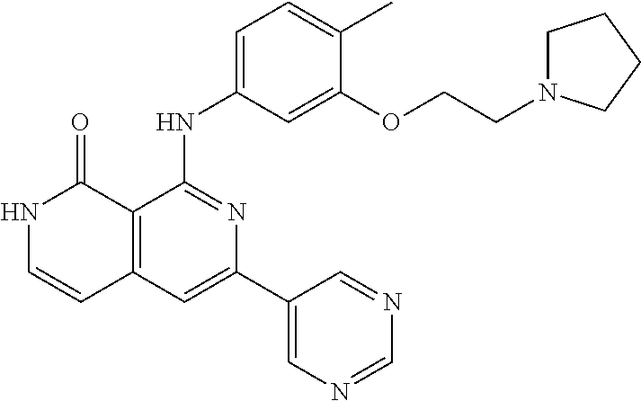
C1=C(C)C(OCCN2CCCC2)=CC(NC2=NC(C3=CN=CN=C3)=CC3=C2C(=O)NC=C3)=C1
